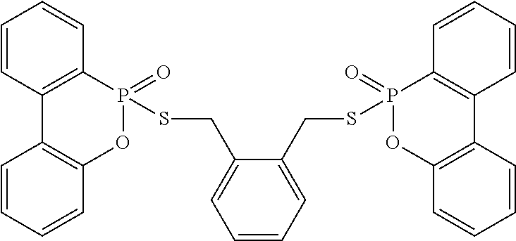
C1=CC2=C(C=C1)P(=O)(SCC1=CC=CC=C1CSP1(=O)OC3=C(C4=C1C=CC=C4)C=CC=C3)OC1=C2C=CC=C1
